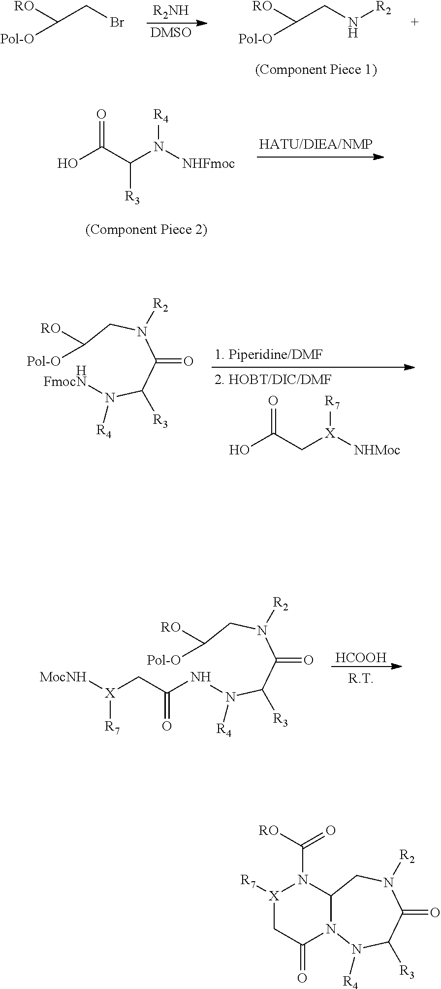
[RO]C(CN[R2])[Pol-O].[RO]C(CBr)[Pol-O].[R2NH].[DMSO].OC(C(N([NHFmoc])[R4])[R3])=O.C(CN(C(C(N([HFmocN])[R4])[R3])=O)[R2])([RO])[Pol-O].OC(C[X]([NHMoc])[R7])=O.[HCOOH].C(CN(C(C(N([R4])NC(C[X]([MocNH])[R7])=O)[R3])=O)[R2])([RO])[Pol-O].C12CN([R2])C(=O)C([R3])N([R4])N1C(=O)C[X]([R7])N2C([RO])=O
